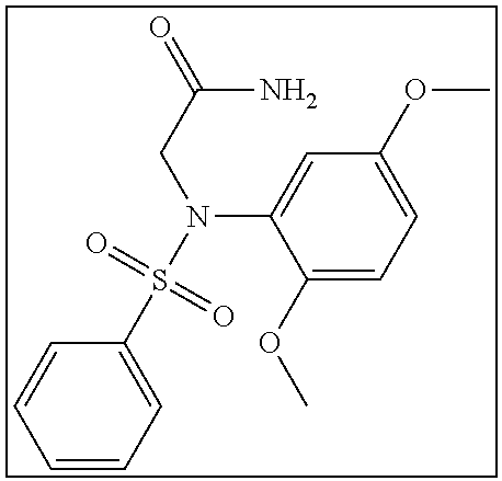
C1=CC=CC(S(N(C2=CC(OC)=CC=C2OC)CC(=O)N)(=O)=O)=C1
